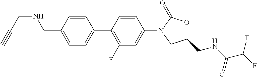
C1(CNCC#C)=CC=C(C2=C(F)C=C(N3C(=O)OC(CNC(C(F)F)=O)C3)C=C2)C=C1
